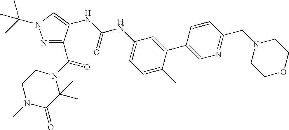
N1=C(C(=O)N2CCN(C)C(=O)C2(C)C)C(NC(NC2=CC=C(C)C(C3=CN=C(CN4CCOCC4)C=C3)=C2)=O)=CN1C(C)(C)C
